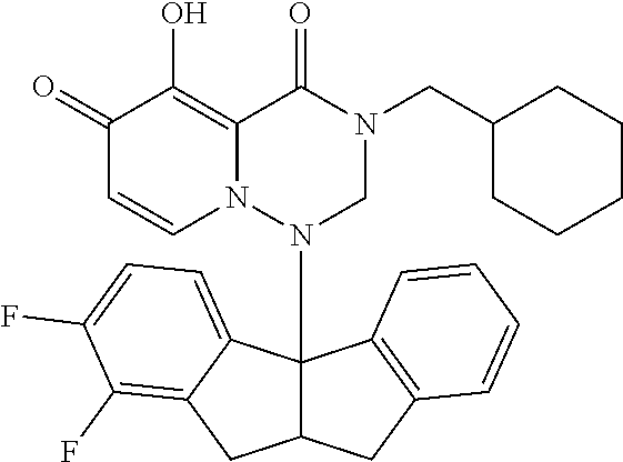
C1(=O)C=CN2C(=C1O)C(=O)N(CC1CCCCC1)CN2C12C(CC3=C1C=CC=C3)CC1=C(F)C(F)=CC=C21
